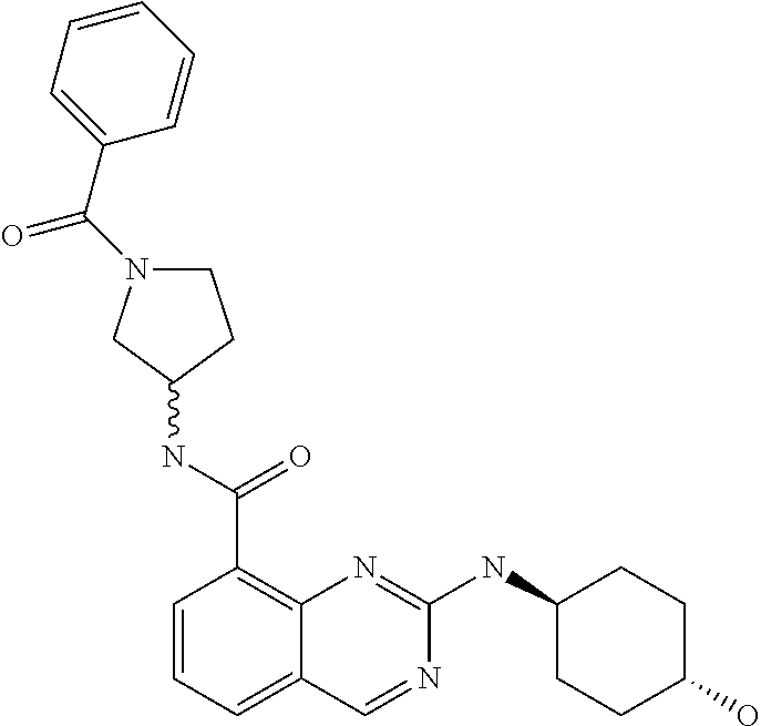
C1=CC=C2C(=C1C(NC1CCN(C(C3=CC=CC=C3)=O)C1)=O)N=C(NC1CCC(O)CC1)N=C2
